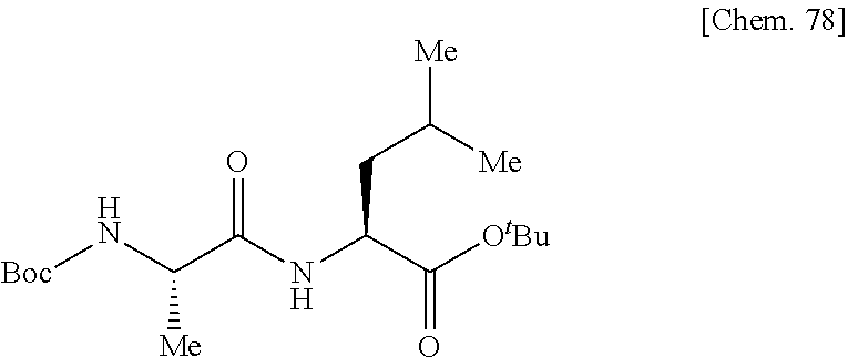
[Boc]NC(C(NC(C([OtBu])=O)CC([Me])[Me])=O)[Me]
